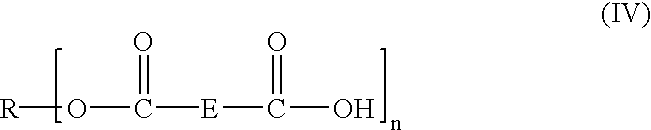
C([E]C(O)=O)(O[R])=O
